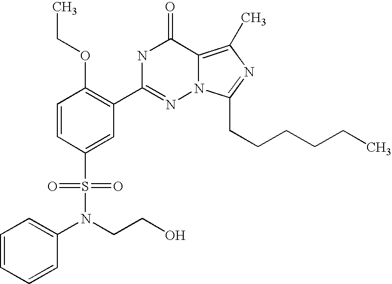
C1=CC(S(N(C2=CC=CC=C2)CCO)(=O)=O)=CC(C2=NN3C(=C(C)N=C3CCCCCC)C(=O)N2)=C1OCC
